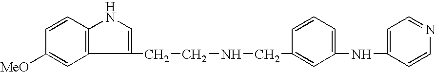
C1=CC2=C(C=C1[MeO])C(CCNCC1=CC(NC3=CC=NC=C3)=CC=C1)=CN2
